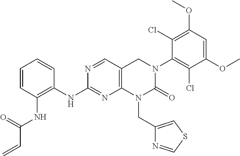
C1(NC2=C(NC(C=C)=O)C=CC=C2)=NC2=C(CN(C3=C(Cl)C(OC)=CC(OC)=C3Cl)C(=O)N2CC2=CSC=N2)C=N1
